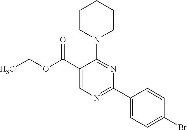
N1(C2=NC(C3=CC=C(Br)C=C3)=NC=C2C(OCC)=O)CCCCC1
